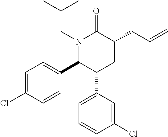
N1(CC(C)C)C(C2=CC=C(Cl)C=C2)C(C2=CC=CC(Cl)=C2)CC(CC=C)C1=O
